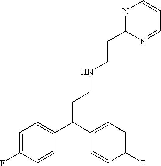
C1=C(F)C=CC(C(C2=CC=C(F)C=C2)CCNCCC2=NC=CC=N2)=C1
